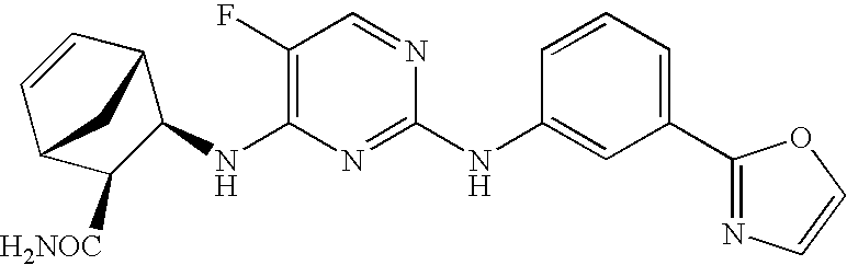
C1(F)=C(NC2C3C=CC(C2[H2NOC])C3)N=C(NC2=CC(C3=NC=CO3)=CC=C2)N=C1
